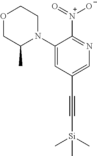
O1CC(C)N(C2=CC(C#C[Si](C)(C)C)=CN=C2[N+](=O)[O-])CC1
